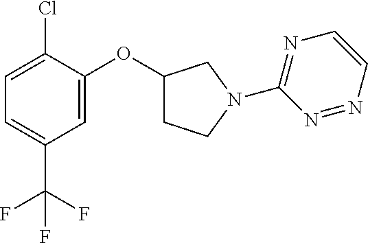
C1=C(C(F)(F)F)C=C(OC2CCN(C3=NC=CN=N3)C2)C(Cl)=C1
